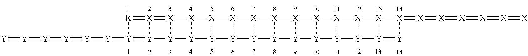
[R]1=[X]2=[X]3[X]4[X]5[X]6[X]7[X]8[X]9[X]%10[X]%11[X]%12[X]%13[X](=[X]=[X]=[X]=[X]=[X]=[X])[Y]=[Y]%13[Y]%12[Y]%11[Y]%10[Y]9[Y]8[Y]7[Y]6[Y]5[Y]4[Y]3[Y]2=[Y]1=[Y]=[Y]=[Y]=[Y]=[Y]=[Y]
